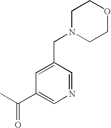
C1(C(C)=O)=CN=CC(CN2CCOCC2)=C1
